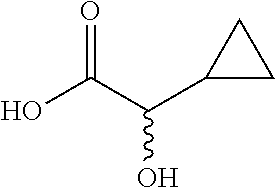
C1(C(C(=O)O)O)CC1
